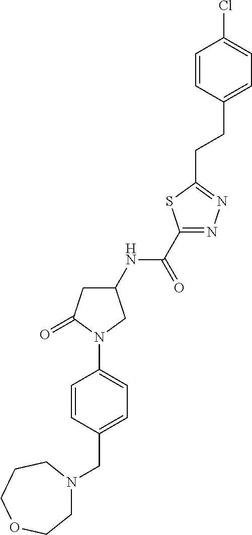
C(C1=CC=C(N2C(=O)CC(NC(C3=NN=C(CCC4=CC=C(Cl)C=C4)S3)=O)C2)C=C1)N1CCOCCC1
